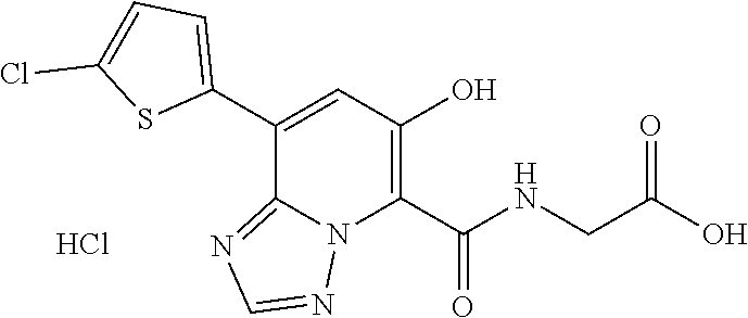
C1(C2=CC(O)=C(C(NCC(O)=O)=O)N3C2=NC=N3)=CC=C(Cl)S1.Cl
